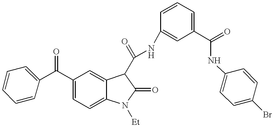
C(C1=CC=C2C(=C1)C(C(NC1=CC(C(=O)NC3=CC=C(Br)C=C3)=CC=C1)=O)C(=O)N2[Et])(=O)C1=CC=CC=C1
